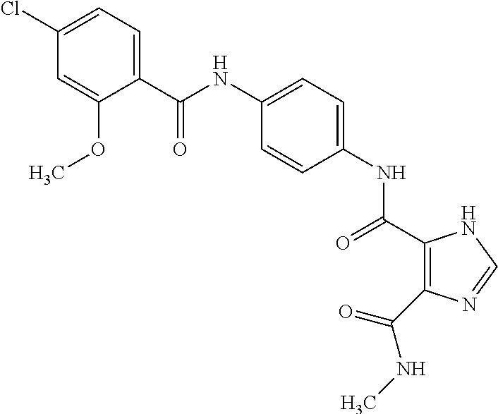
C1=C(OC)C(C(NC2=CC=C(NC(=O)C3=C(C(NC)=O)N=CN3)C=C2)=O)=CC=C1Cl
